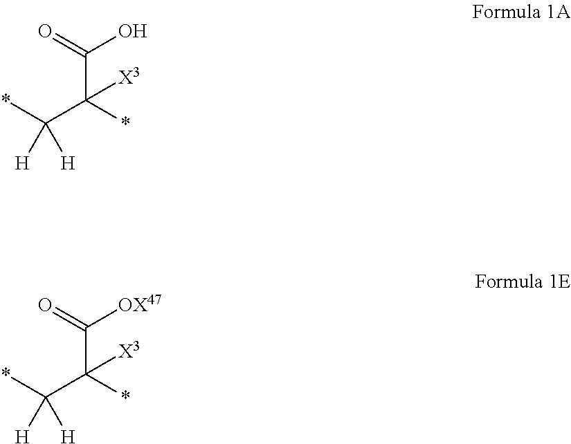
*C(C(*)([X3])C(=O)[OX47])([H])[H].*C(C(*)([X3])C(=O)O)([H])[H]
